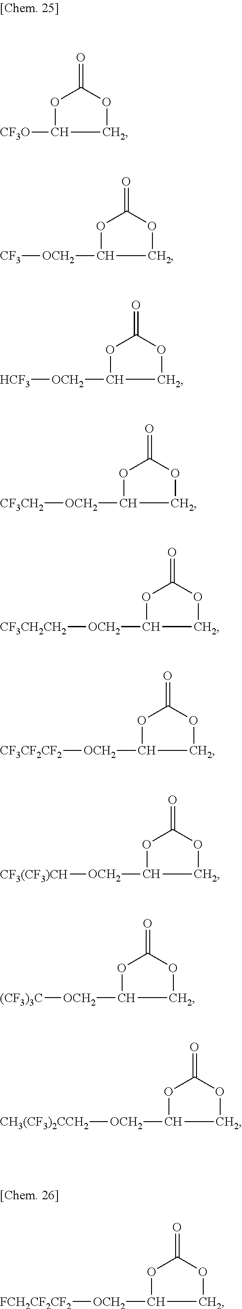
O=C1OC([CF3O])CO1.O=C1OC([OCH2][CF3])CO1.O=C1OC([OCH2][HCF3])CO1.O=C1OC([OCH2][CF3CH2])CO1.O=C1OC([OCH2][CF3CH2CH2])CO1.O=C1OC([OCH2][CF3CF2CF2])CO1.O=C1OC([OCH2][CF3(CF3)CH])CO1.O=C1OC([OCH2][(CF3)3C])CO1.O=C1OC([OCH2][CH3(CF3)2CCH2])CO1.O=C1OC([OCH2][FCH2CF2CF2])CO1
